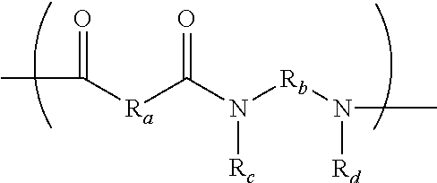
C(N([Rc])[Rb]N([Rd])C)([Ra]C(=O)C)=O
